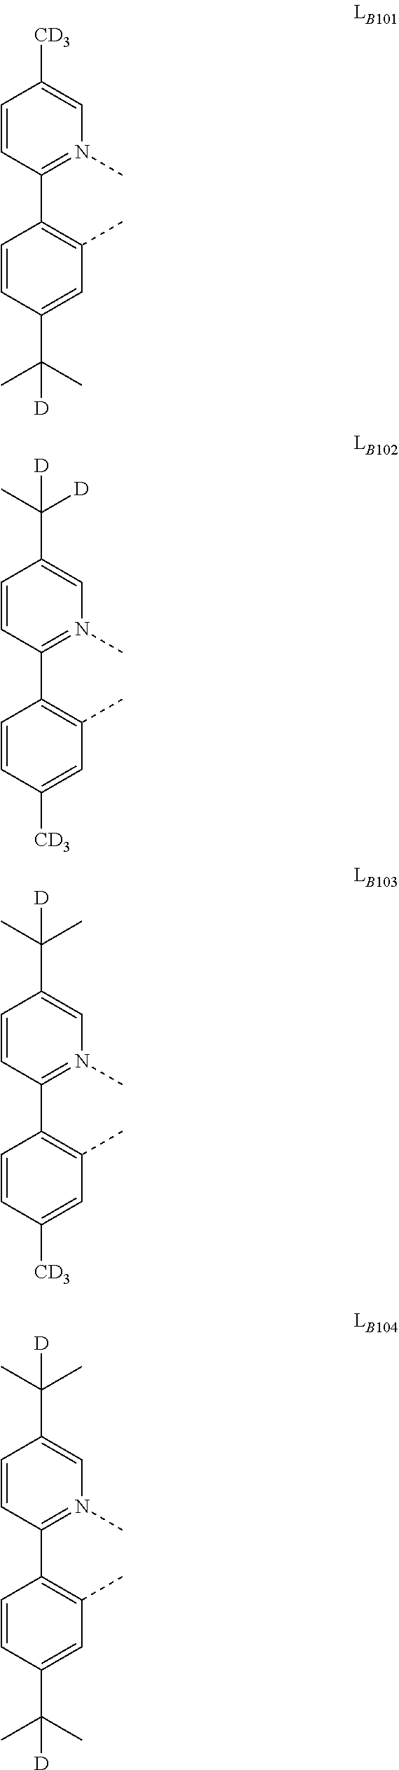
C1=CC(C2=C(C)C=C(C(C)(C)[D])C=C2)=N(C)C=C1[CD3].C1=CC(C2=C(C)C=C([CD3])C=C2)=N(C)C=C1C([D])(C)[D].C1=CC(C2=C(C)C=C([CD3])C=C2)=N(C)C=C1C(C)(C)[D].C1=CC(C2=C(C)C=C(C(C)(C)[D])C=C2)=N(C)C=C1C(C)(C)[D]
